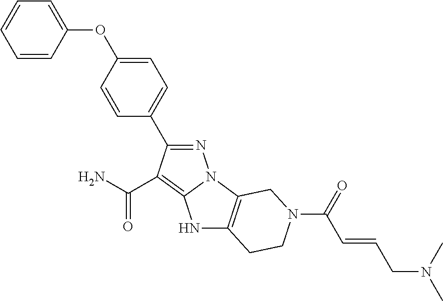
N12C(=C(C(N)=O)C(C3=CC=C(OC4=CC=CC=C4)C=C3)=N1)NC1=C2CN(C(C=CCN(C)C)=O)CC1
